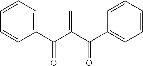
C1(C(C(C(C2=CC=CC=C2)=O)=C)=O)=CC=CC=C1
